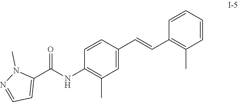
C1=CC(NC(C2=CC=NN2C)=O)=C(C)C=C1C=CC1=C(C)C=CC=C1
